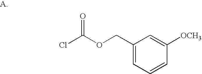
C1(COC(=O)Cl)=CC=CC([OCH3])=C1
